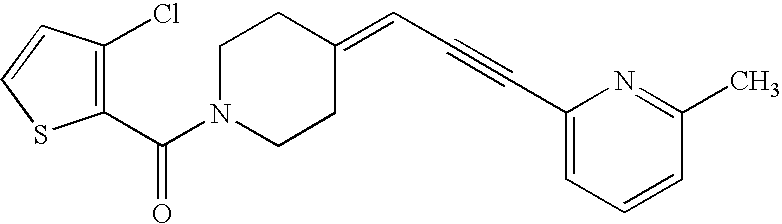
C1(C(N2CCC(=CC#CC3=CC=CC(C)=N3)CC2)=O)=C(Cl)C=CS1
